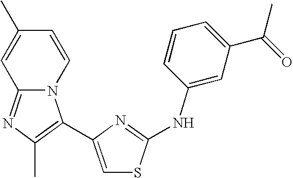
C1=C(C)C=CN2C1=NC(C)=C2C1=CSC(NC2=CC(C(=O)C)=CC=C2)=N1
